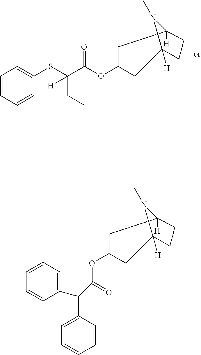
C1=CC=CC(SC(C(OC2CCC3([H])CCC([H])(C2)N3C)=O)(CC)[H])=C1.O(C1CCC2([H])CCC([H])(C1)N2C)C(C(C1=CC=CC=C1)C1=CC=CC=C1)=O
